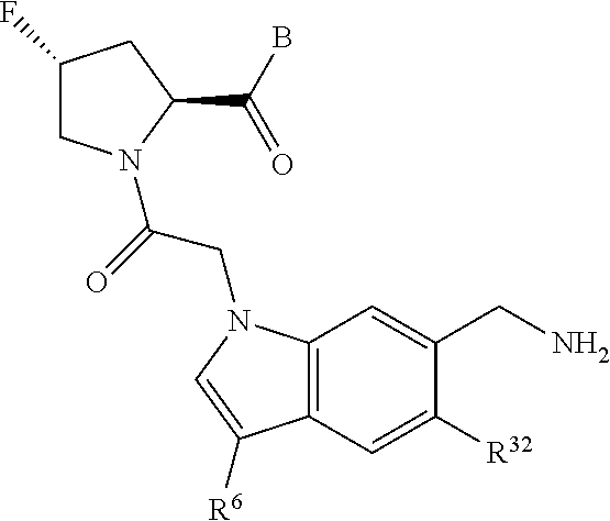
C1(F)CN(C(=O)CN2C3=C(C=C([R32])C(CN)=C3)C([R6])=C2)C(C(B)=O)C1
